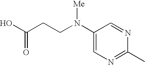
OC(CCN(C1=CN=C(C)N=C1)[Me])=O
